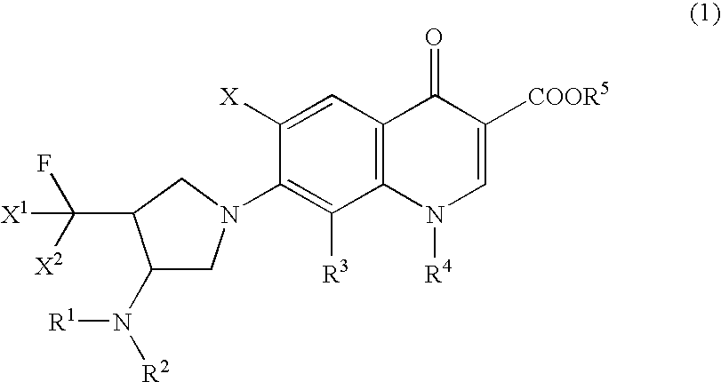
C12=C(C=C([X])C(N3CC(N([R1])[R2])C(C(F)([X2])[X1])C3)=C1[R3])C(=O)C([COOR5])=CN2[R4]
